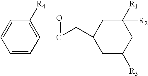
C1=CC(C(=O)CC2CC([R2])([R1])CC([R3])C2)=C([R4])C=C1
